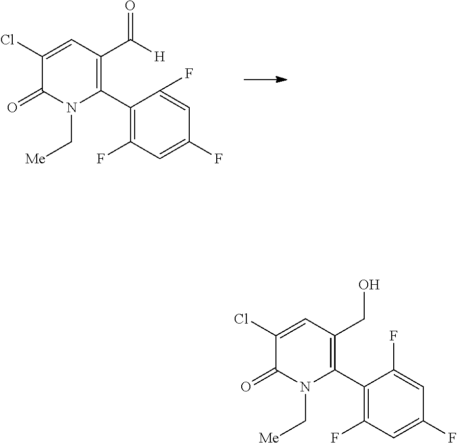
C1(C2=C(C([H])=O)C=C(Cl)C(=O)N2C[Me])=C(F)C=C(F)C=C1F.C1(C2=C(CO)C=C(Cl)C(=O)N2C[Me])=C(F)C=C(F)C=C1F
